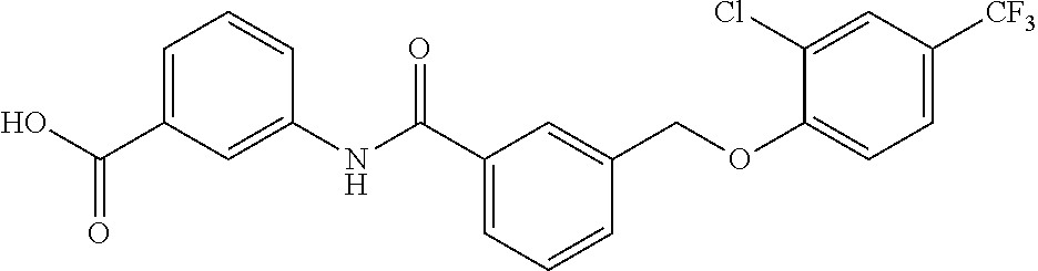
C1(C(NC2=CC(C(O)=O)=CC=C2)=O)=CC=CC(COC2=CC=C([CF3])C=C2Cl)=C1
